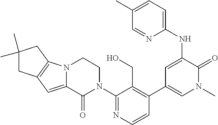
C1(N2CCN3C(=CC4=C3CC(C)(C)C4)C2=O)=NC=CC(C2=CN(C)C(=O)C(NC3=CC=C(C)C=N3)=C2)=C1CO
